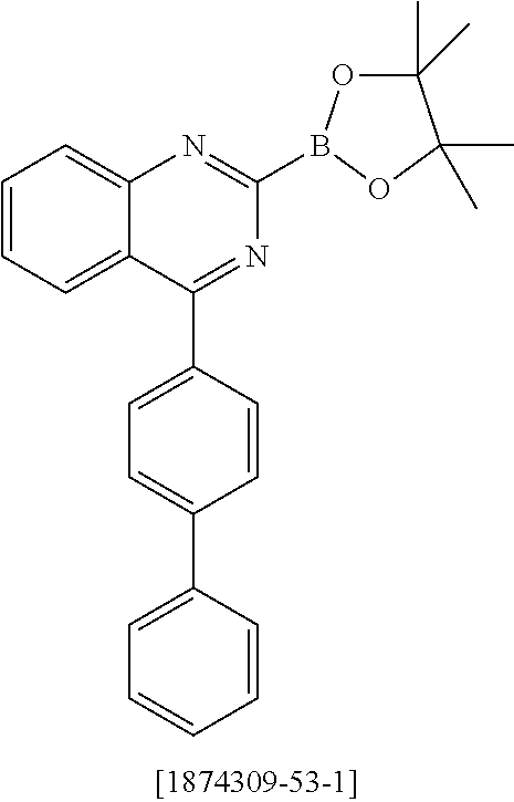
C1=CC=C2C(=C1)N=C(B1OC(C)(C)C(C)(C)O1)N=C2C1=CC=C(C2=CC=CC=C2)C=C1
